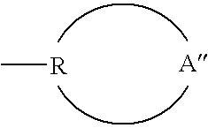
C[R]
